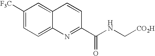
C1([F3C])=CC=C2C(=C1)C=CC(C(NC[CO2H])=O)=N2
